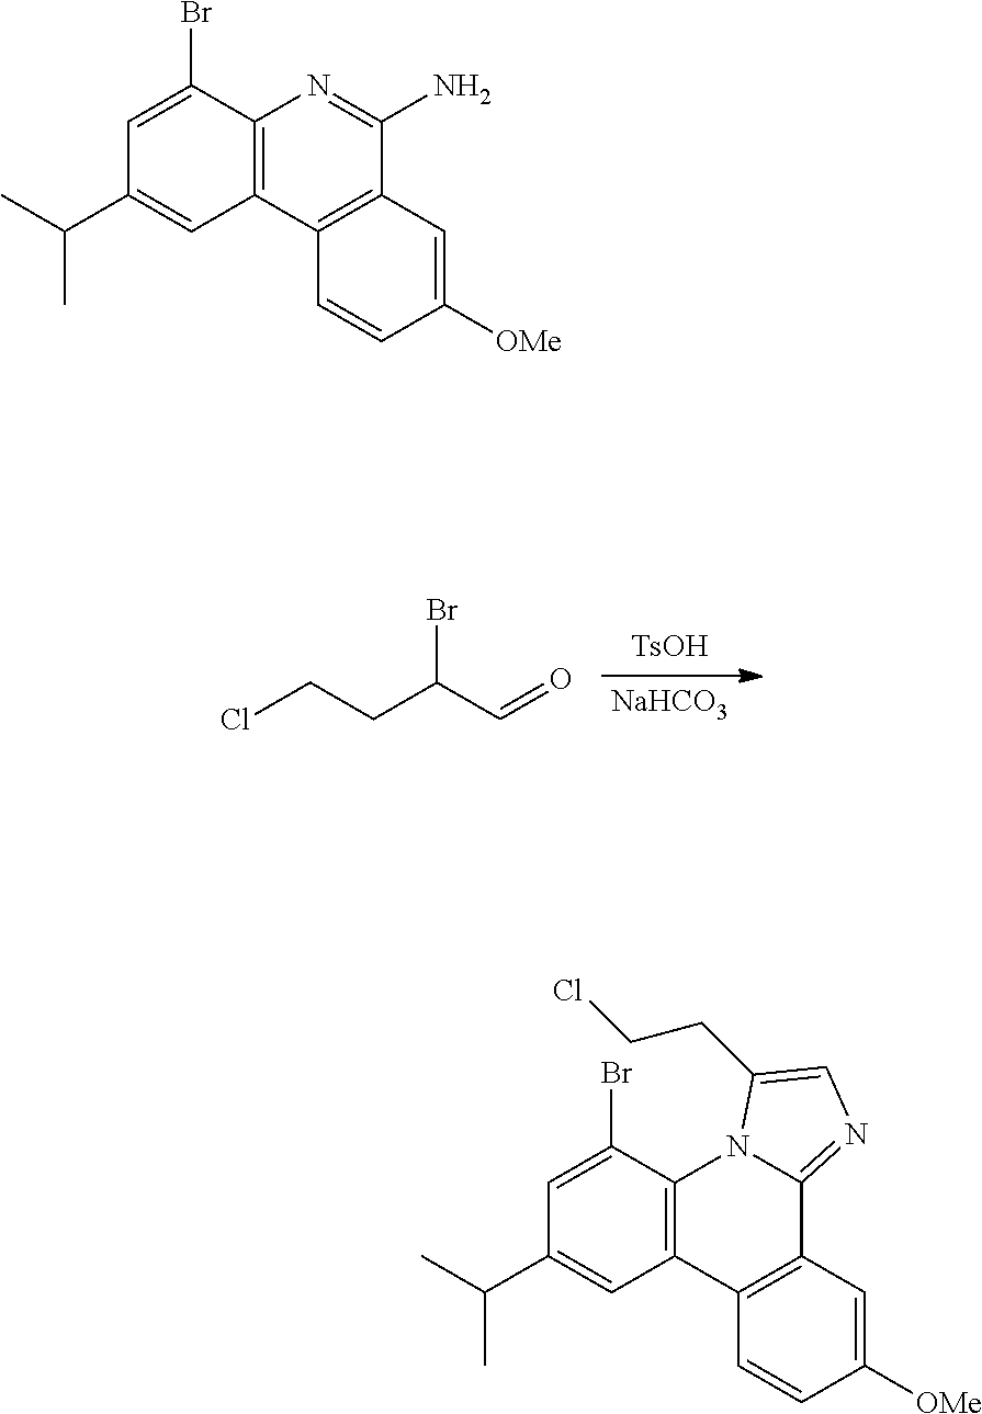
[TsOH].[NaHCO3].ClCCC(C=O)Br.C1=C(Br)C2=C(C=C1C(C)C)C1=C(C(N)=N2)C=C([OMe])C=C1.C1=C(Br)C2=C(C=C1C(C)C)C1=C(C3=NC=C(CCCl)N23)C=C([OMe])C=C1
